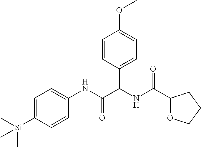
C1=C([Si](C)(C)C)C=CC(NC(C(NC(=O)C2OCCC2)C2=CC=C(OC)C=C2)=O)=C1
